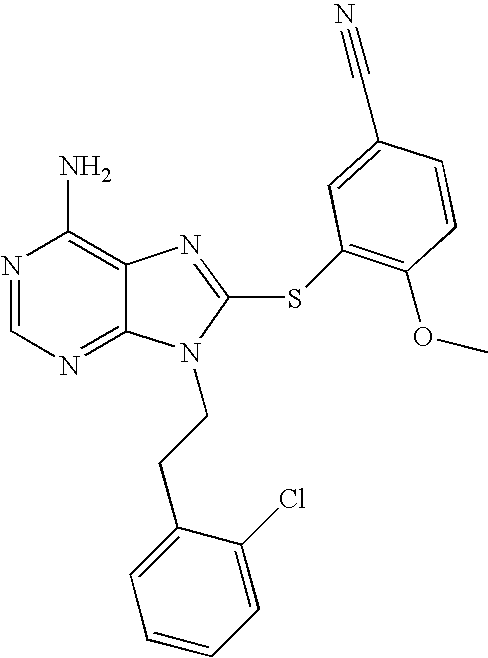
N1=CN=C2C(=C1N)N=C(SC1=C(OC)C=CC(C#N)=C1)N2CCC1=CC=CC=C1Cl
